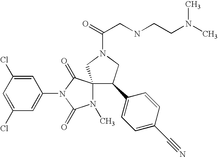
C1(Cl)=CC(Cl)=CC(N2C(=O)N(C)C3(C2=O)C(C2=CC=C(C#N)C=C2)CN(C(=O)CNCCN(C)C)C3)=C1
